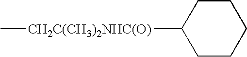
C1CC([CH2C(CH3)2NHC(O)]C)CCC1
